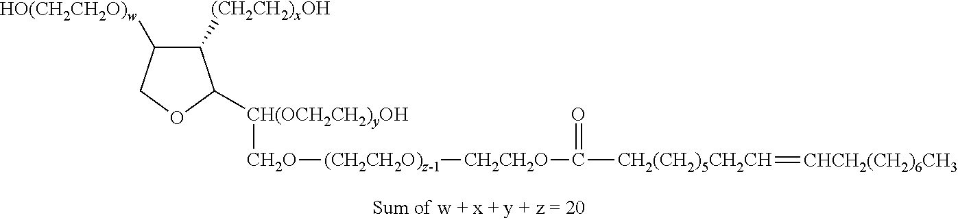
C1([(CH2CH2)xOH])C([HO(CH2CH2O)w])COC1[CH(OCH2CH2)yOH][CH2O][(CH2CH2O)z-1][CH2CH2O]C([CH2(CH2)5CH2CH]=[CHCH2(CH2)6CH3])=O
